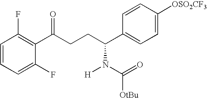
C1=CC=C(F)C(C(CCC(C2=CC=C([OSO2CF3])C=C2)N(C(=O)[OtBu])[H])=O)=C1F
